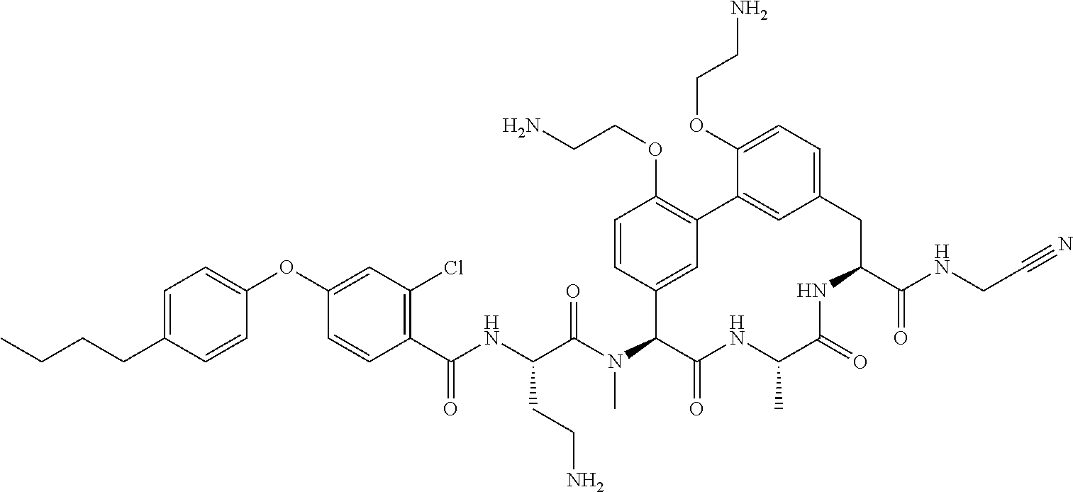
C1(OC2=CC(Cl)=C(C(NC(C(N(C3C(=O)NC(C)C(=O)NC(C(NCC#N)=O)CC4=CC=C(OCCN)C(=C4)C4=C(OCCN)C=CC3=C4)C)=O)CCN)=O)C=C2)=CC=C(CCCC)C=C1
